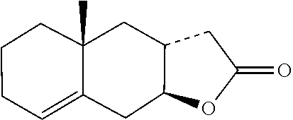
C12CC3=CCCCC3(C)CC1CC(=O)O2
